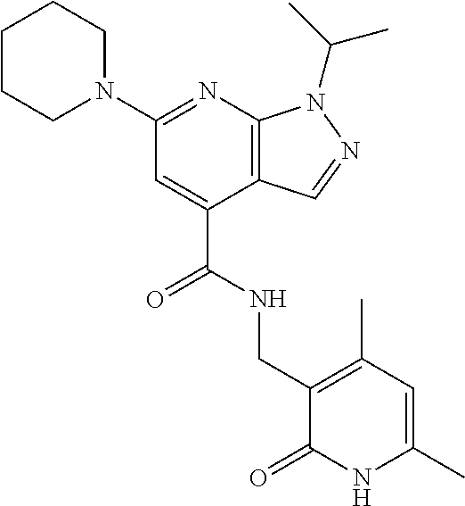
C(C1=CC(N2CCCCC2)=NC2=C1C=NN2C(C)C)(NCC1=C(C)C=C(C)NC1=O)=O
